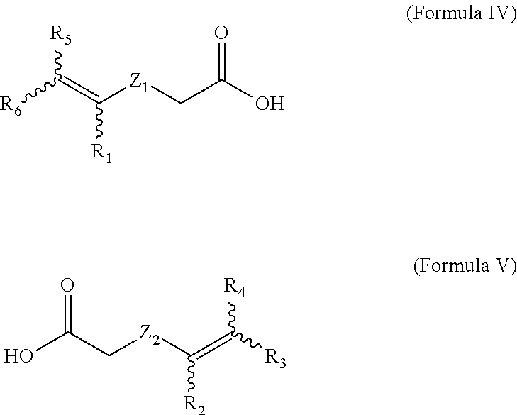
[R6]C(=C([Z1]CC(O)=O)[R1])[R5].OC(C[Z2]C(=C([R3])[R4])[R2])=O
